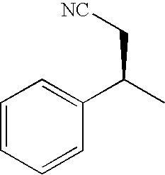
C1=CC=CC(C(C)C[NC])=C1
